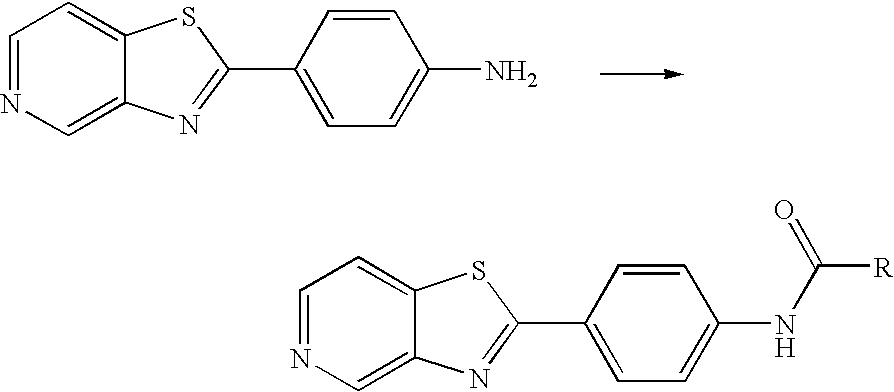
C1=NC=C2C(=C1)SC(C1=CC=C(N)C=C1)=N2.C1=NC=C2C(=C1)SC(C1=CC=C(NC([R])=O)C=C1)=N2
